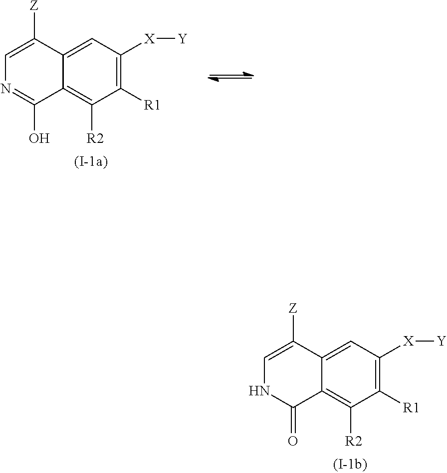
C1([R1])=C([X][Y])C=C2C(=C1[R2])C(O)=NC=C2[Z].C1([R1])=C([X][Y])C=C2C(=C1[R2])C(=O)NC=C2[Z]
